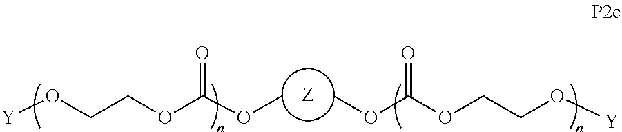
[Y]OCCOC(OC)=O.[Z].[Y]OCCOC(OC)=O
